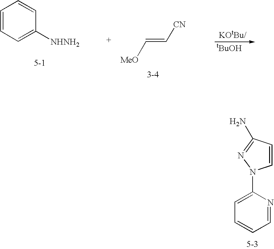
C1=CC=C([NHNH2])C=C1.C(=C[CN])[MeO].[tBuOH].C1=CC(N)=NN1C1=CC=CC=N1
